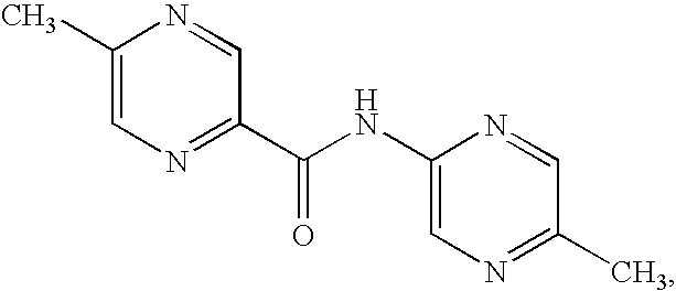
C1(C)=CN=C(C(NC2=CN=C(C)C=N2)=O)C=N1
